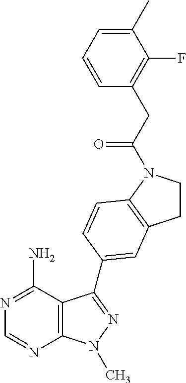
N1=C(N)C2=C(N=C1)N(C)N=C2C1=CC2=C(N(C(CC3=C(F)C(C)=CC=C3)=O)CC2)C=C1
